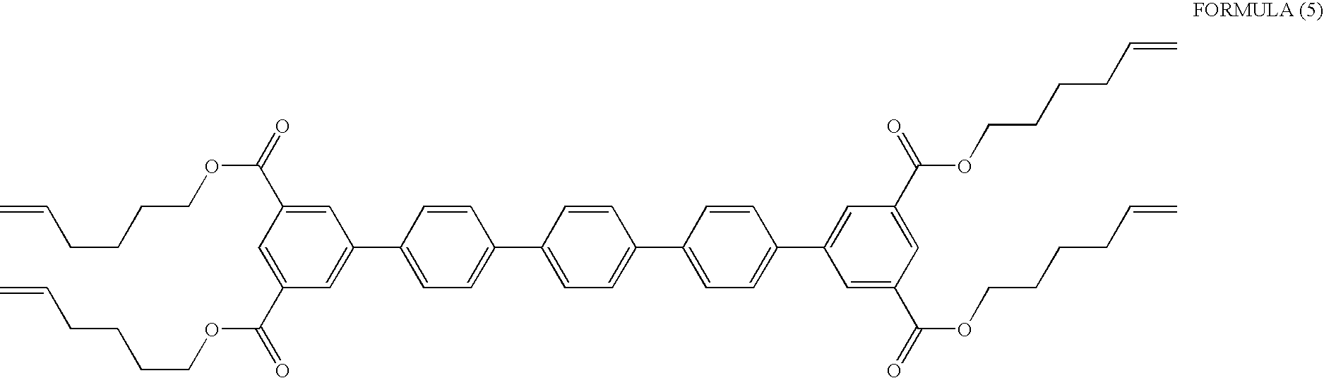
C1=C(C(=O)OCCCCC=C)C=C(C(=O)OCCCCC=C)C=C1C1=CC=C(C2=CC=C(C3=CC=C(C4=CC(C(=O)OCCCCC=C)=CC(C(=O)OCCCCC=C)=C4)C=C3)C=C2)C=C1
